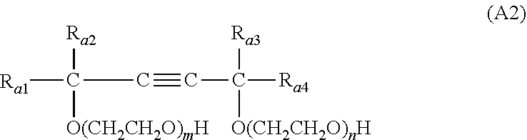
[Ra1]C([Ra2])(C#CC([Ra4])([Ra3])[O(CH2CH2O)nH])[O(CH2CH2O)mH]
